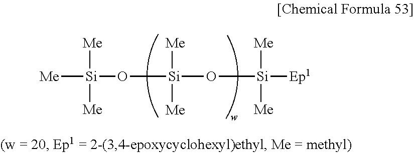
[Me][Si]([Me])([Me])O[Si](O[Si]([Ep1])([Me])[Me])([Me])[Me]
